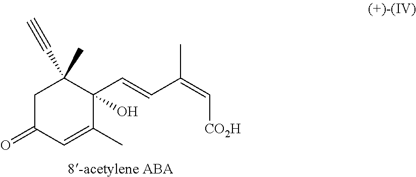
C1C(=O)C=C(C)C(C=CC(=C[CO2H])C)(O)C1(C)C#C
